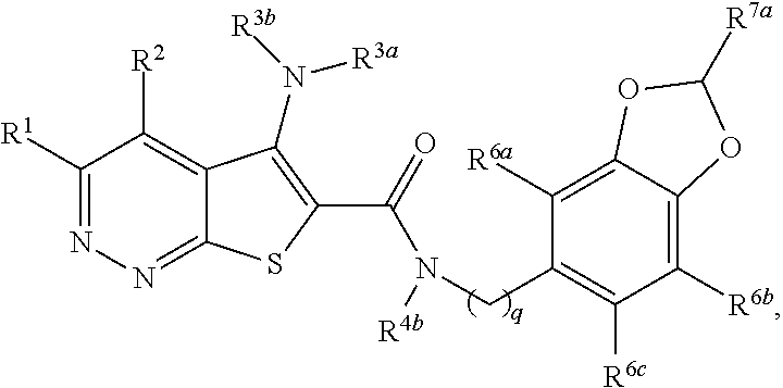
C1([R1])=NN=C2C(=C1[R2])C(N([R3b])[R3a])=C(C(=O)N([R4b])CC1=C([R6c])C([R6b])=C3C(=C1[R6a])OC([R7a])O3)S2
